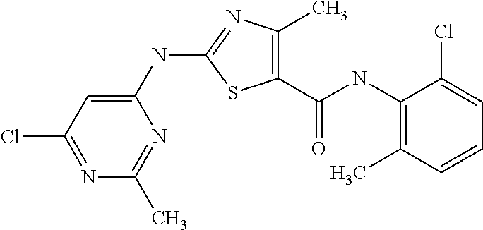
C1(NC2=NC(C)=C(C(NC3=C(C)C=CC=C3Cl)=O)S2)=CC(Cl)=NC(C)=N1
